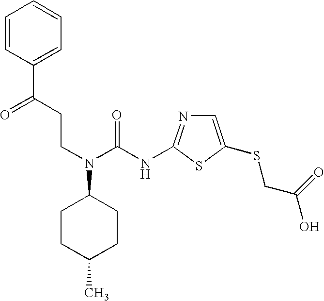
C(C1=CC=CC=C1)(=O)CCN(C(NC1=NC=C(SCC(=O)O)S1)=O)C1CCC(C)CC1
